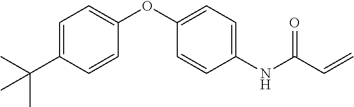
C1=C(C(C)(C)C)C=CC(OC2=CC=C(NC(C=C)=O)C=C2)=C1
